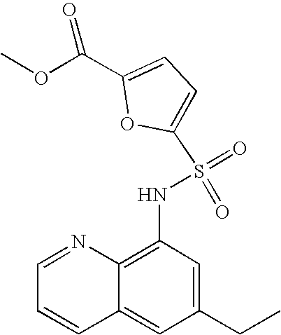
C1=NC2=C(NS(=O)(=O)C3=CC=C(C(OC)=O)O3)C=C(CC)C=C2C=C1
